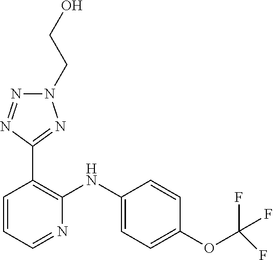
C1=CC(OC(F)(F)F)=CC=C1NC1=C(C2=NN(CCO)N=N2)C=CC=N1
